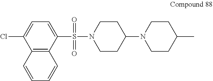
C1CN(S(=O)(=O)C2=CC=C(Cl)C3=C2C=CC=C3)CCC1N1CCC(C)CC1
